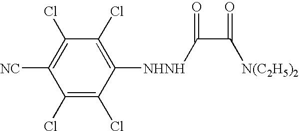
C1(Cl)=C(Cl)C([NHNH]C(C([N(C2H5)2])=O)=O)=C(Cl)C(Cl)=C1[NC]
